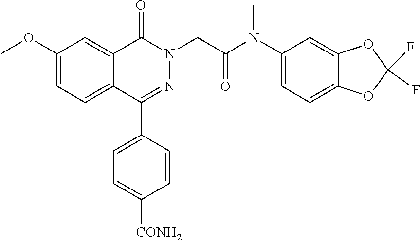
C1(OC)=CC=C2C(=C1)C(=O)N(CC(=O)N(C1=CC=C3C(=C1)OC(F)(F)O3)C)N=C2C1=CC=C([CONH2])C=C1
